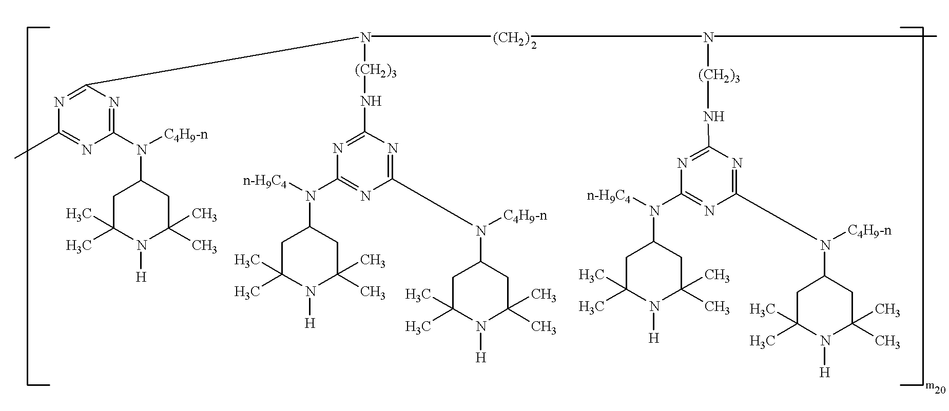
C1(N([(CH2)3]NC2=NC(N(C3CC(C)(C)N([H])C(C)(C)C3)[n-H9C4])=NC(N(C3CC(C)(C)N([H])C(C)(C)C3)[C4H9-n])=N2)[(CH2)]N([(CH2)3]NC2=NC(N(C3CC(C)(C)N([H])C(C)(C)C3)[n-H9C4])=NC(N(C3CC(C)(C)N([H])C(C)(C)C3)[C4H9-n])=N2)C)=NC(C)=NC(N(C2CC(C)(C)N([H])C(C)(C)C2)[C4H9-n])=N1
